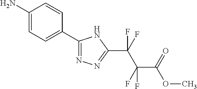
C1(C2=NN=C(C(C(F)(C(OC)=O)F)(F)F)N2)=CC=C(N)C=C1
